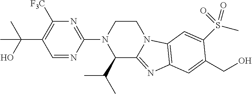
CC(O)(C1=C([F3C])N=C(N2C(C(C)C)C3=NC4=C(N3CC2)C=C(S(C)(=O)=O)C(CO)=C4)N=C1)C
